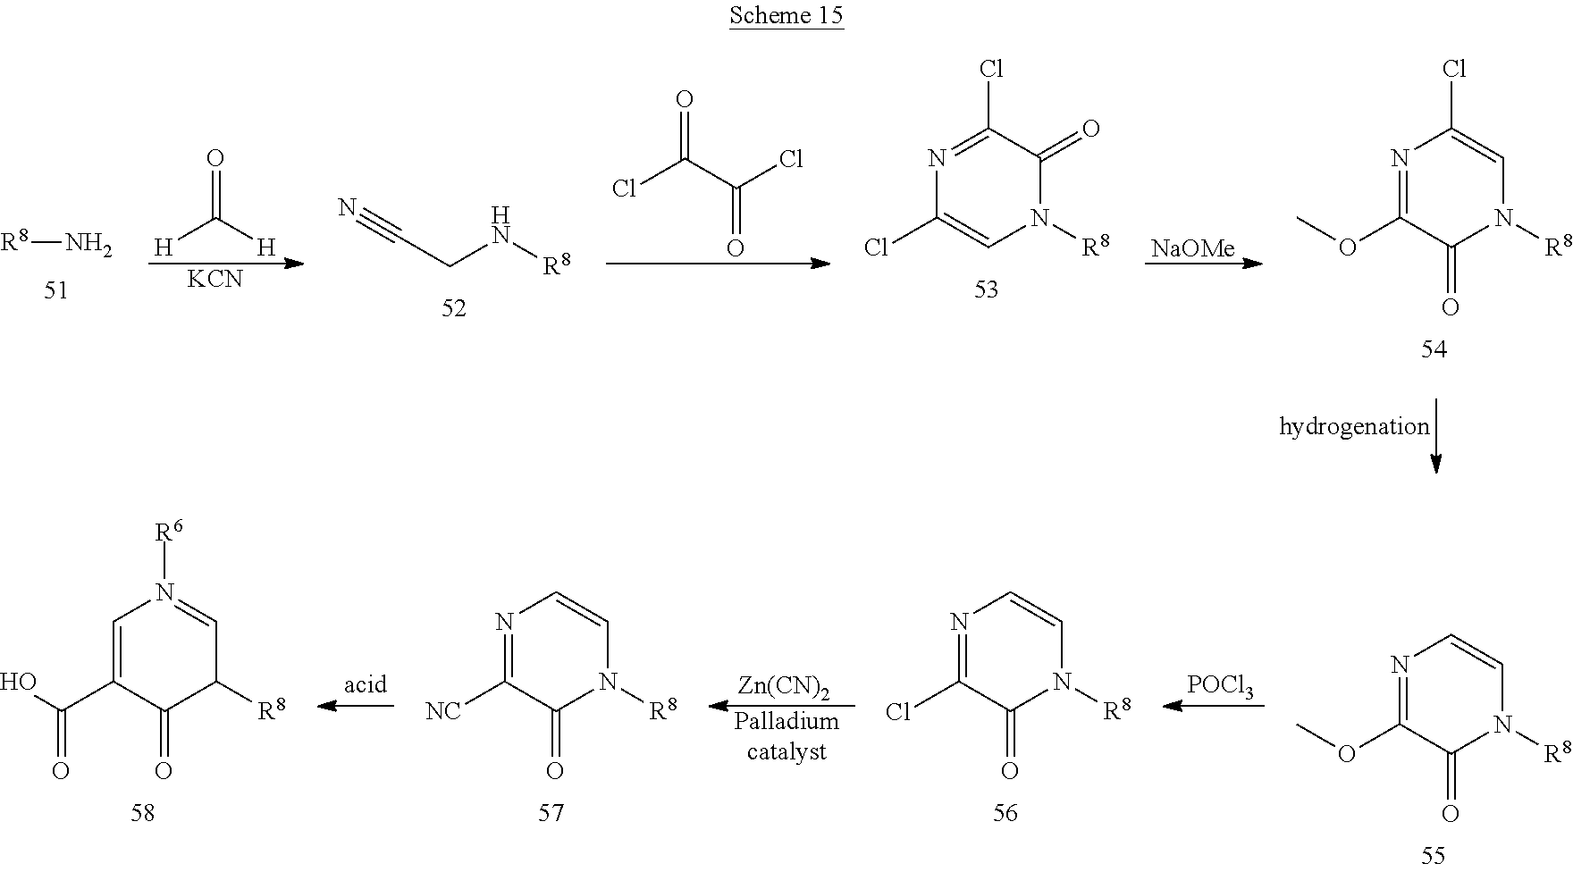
ClC(C(Cl)=O)=O.C1(Cl)=CN([R8])C(=O)C(Cl)=N1.[NaOMe].C1(OC)=NC(Cl)=CN([R8])C1=O.[R8]N.C([H])([H])=O.[KCN].C(CN[R8])#N.OC(C1=CN([R6])=CC([R8])C1=O)=O.[NC]C1=NC=CN([R8])C1=O.ClC1=NC=CN([R8])C1=O.[POCl3].[Zn(CN)2].[Palladium catalyst].C1(OC)=NC=CN([R8])C1=O
